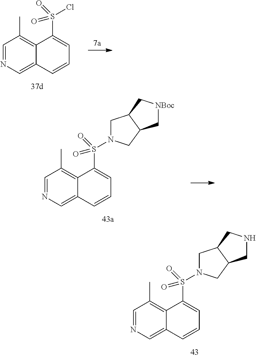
C1=NC=C2C(=C1C)C(S(N1CC3C(C1)CNC3)(=O)=O)=CC=C2.C1=NC=C2C(=C1C)C(S(Cl)(=O)=O)=CC=C2.C1=NC=C2C(=C1C)C(S(N1CC3C(C1)C[NBoc]C3)(=O)=O)=CC=C2
